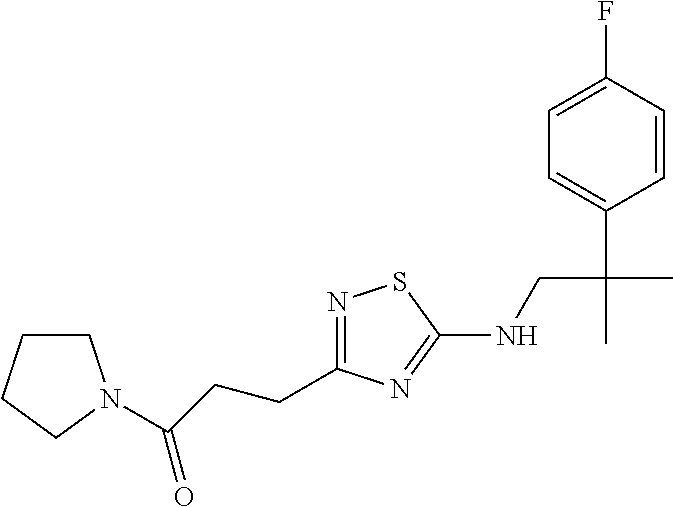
N1=C(CCC(=O)N2CCCC2)N=C(NCC(C)(C2=CC=C(F)C=C2)C)S1
